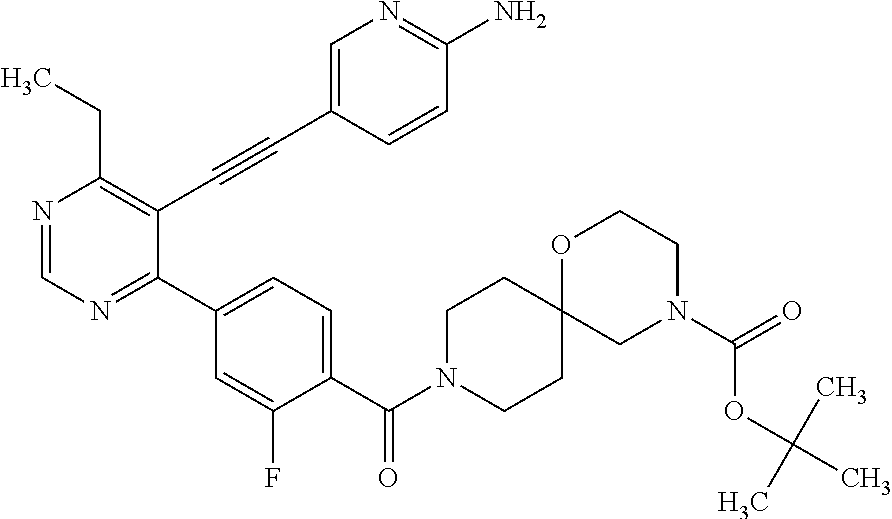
N1=CN=C(C2=CC=C(C(N3CCC4(CC3)CN(C(=O)OC(C)(C)C)CCO4)=O)C(F)=C2)C(C#CC2=CN=C(N)C=C2)=C1CC
